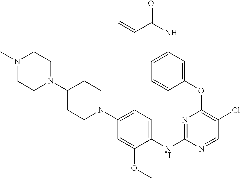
C1(OC2=C(Cl)C=NC(NC3=CC=C(N4CCC(N5CCN(C)CC5)CC4)C=C3OC)=N2)=CC(NC(=O)C=C)=CC=C1
